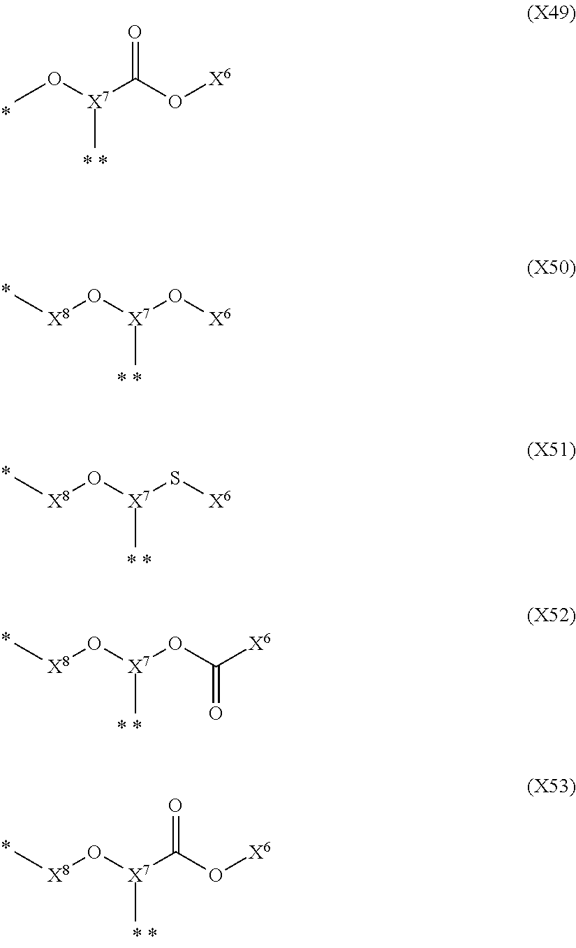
CO[X7](C(O[X6])=O)C.[X8](O[X7](O[X6])C)C.[X8](O[X7](S[X6])C)C.[X8](O[X7](OC([X6])=O)C)C.[X8](O[X7](C(O[X6])=O)C)C
